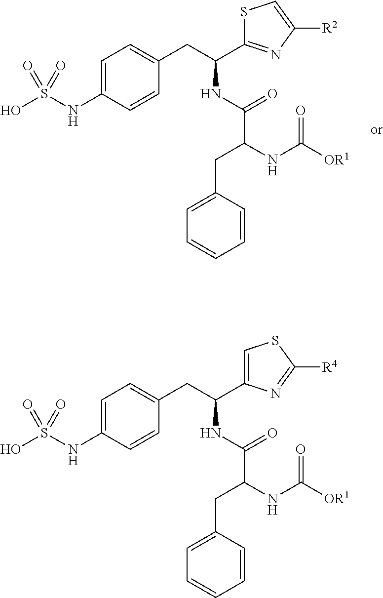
C1=C(NS(O)(=O)=O)C=CC(CC(NC(=O)C(CC2=CC=CC=C2)NC([OR1])=O)C2=NC([R2])=CS2)=C1.C1=C(NS(O)(=O)=O)C=CC(CC(NC(=O)C(CC2=CC=CC=C2)NC([OR1])=O)C2=CSC([R4])=N2)=C1
